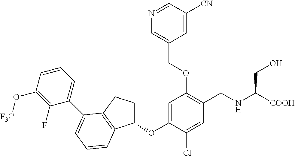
C1=C(OC2CCC3=C2C=CC=C3C2=CC=CC(O[F3C])=C2F)C(Cl)=CC(CNC([COOH])CO)=C1OCC1=CN=CC([CN])=C1
